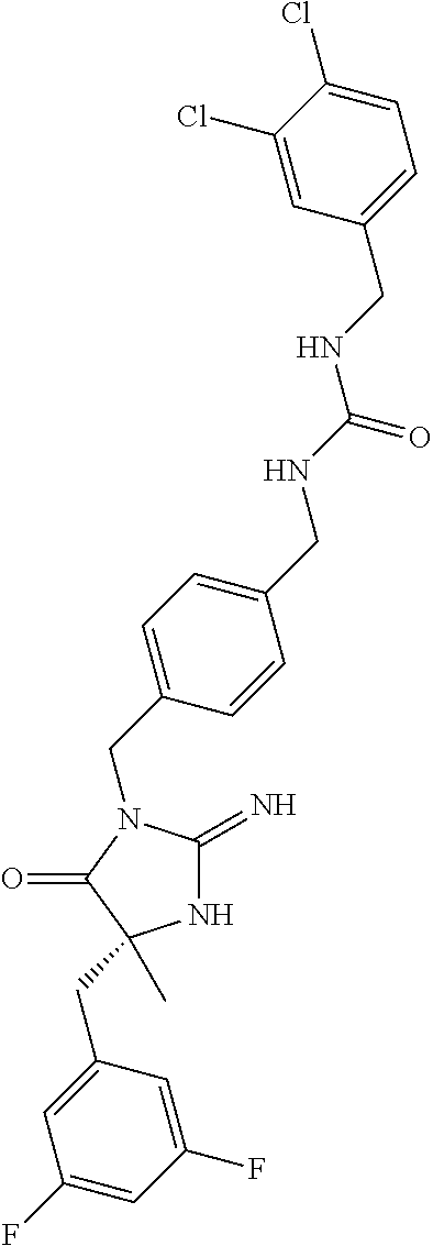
N1C(=N)N(CC2=CC=C(CNC(NCC3=CC=C(Cl)C(Cl)=C3)=O)C=C2)C(=O)C1(C)CC1=CC(F)=CC(F)=C1
